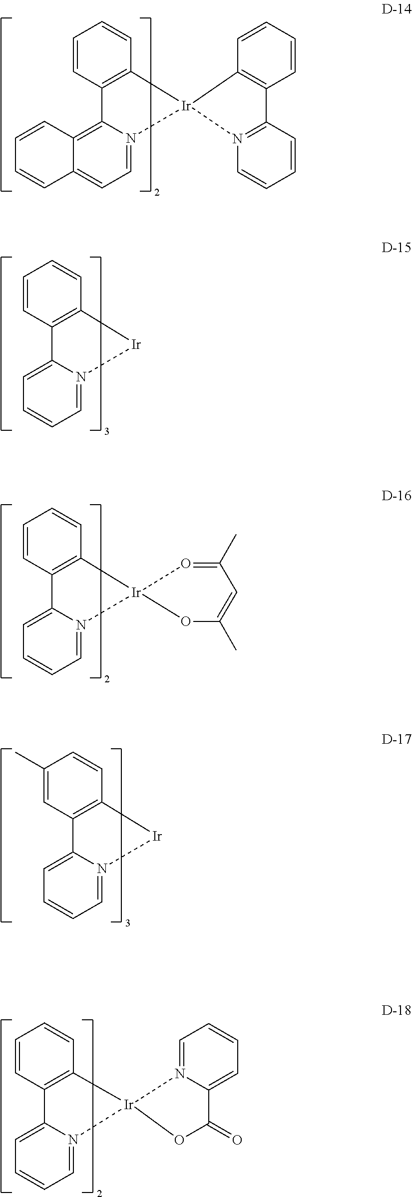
C1=CC2=C(C=C1)C1=C3C(=CC=N1[Ir]21N2=C(C=CC=C2)C2=C1C=CC=C2)C=CC=C3.C1=CC2=C(C=C1)C1=CC=CC=N1[Ir]2.C1=CC2=C(C=C1)C1=CC=CC=N1[Ir]21OC(C)=CC(C)=O1.C1=CC2=C(C=C1C)C1=CC=CC=N1[Ir]2.C1=CC2=C(C=C1)C1=CC=CC=N1[Ir]21OC(=O)C2=CC=CC=N12
